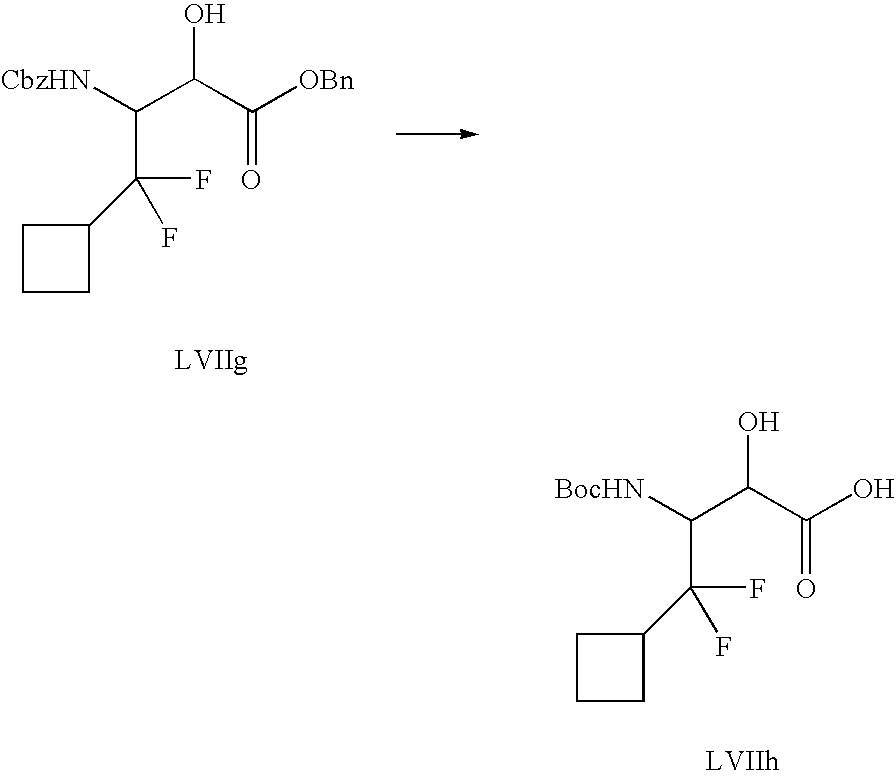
C1CCC1C(F)(C([CbzHN])C(O)C([OBn])=O)F.C1CCC1C(F)(C([BocHN])C(C(O)=O)O)F
